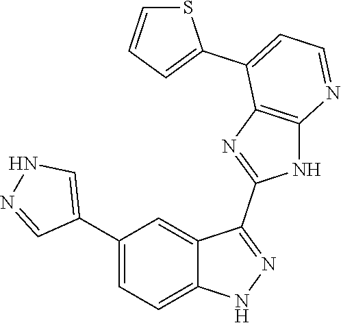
C1(C2=CC=C3C(=C2)C(C2=NC4=C(N2)N=CC=C4C2=CC=CS2)=NN3)=CNN=C1
